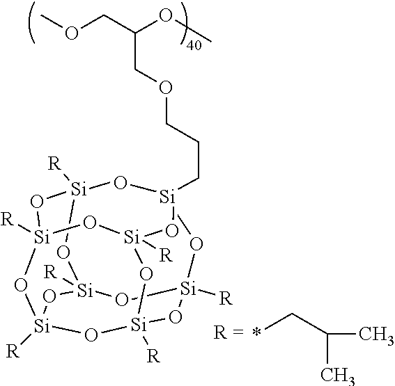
*CC(C)C.[Si]12([R])O[Si]3([R])O[Si]4([R])O[Si]([R])(O1)O[Si]1(CCCOCC(OC)COC)O[Si]([R])(O2)O[Si]([R])(O3)O[Si]([R])(O4)O1
